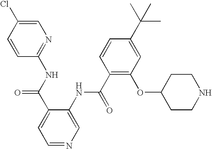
N(C(C1=CC=NC=C1NC(C1=C(OC2CCNCC2)C=C(C(C)(C)C)C=C1)=O)=O)C1=NC=C(Cl)C=C1
